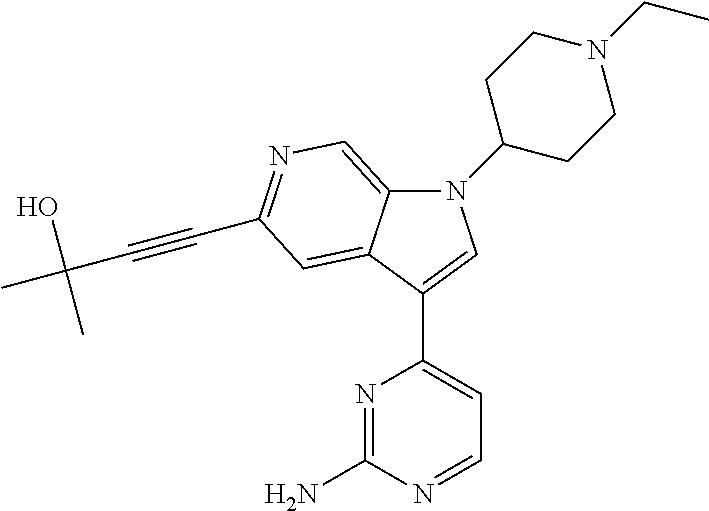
N1(C2CCN(CC)CC2)C2=CN=C(C#CC(C)(O)C)C=C2C(C2=CC=NC(N)=N2)=C1
